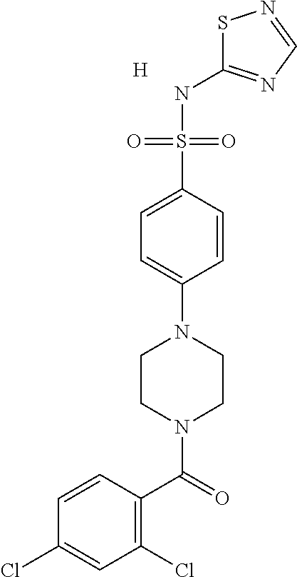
C1(Cl)=C(C(N2CCN(C3=CC=C(S(NC4=NC=NS4)(=O)=O)C=C3)CC2)=O)C=CC(Cl)=C1.[H]
